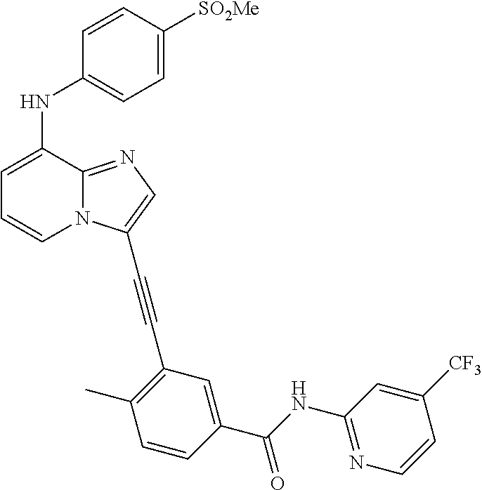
C1=CC([SO2Me])=CC=C1NC1=CC=CN2C1=NC=C2C#CC1=C(C)C=CC(C(NC2=NC=CC([CF3])=C2)=O)=C1
